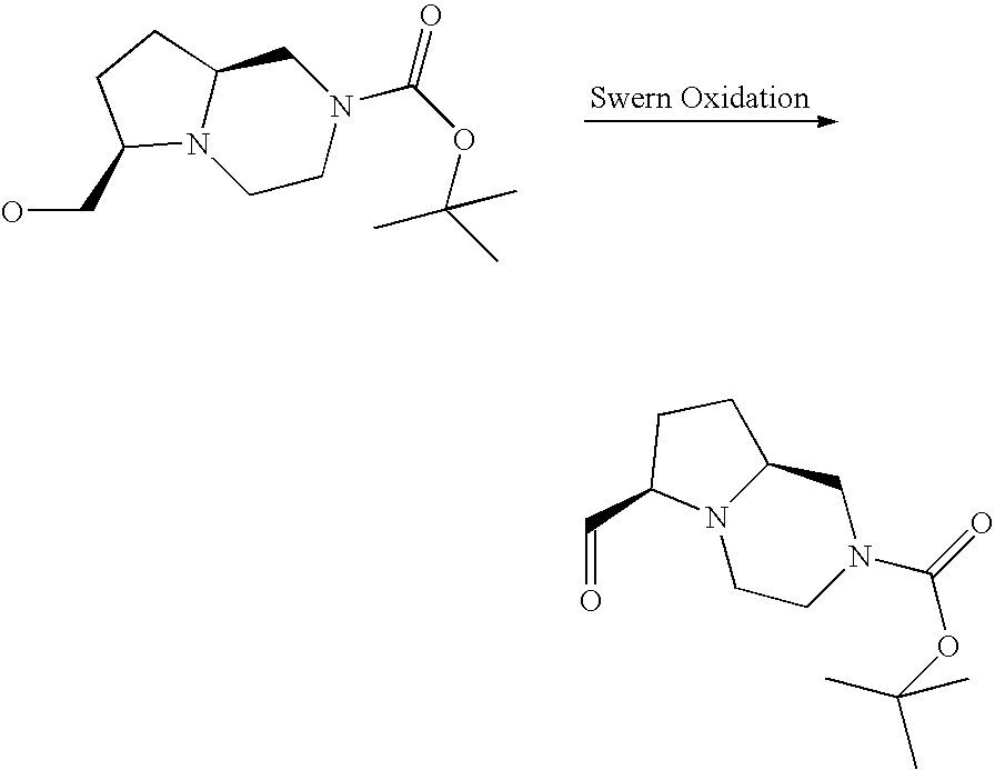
N12CCN(C(=O)OC(C)(C)C)CC1CCC2CO.N12CCN(C(=O)OC(C)(C)C)CC1CCC2C=O
